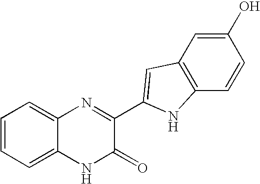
C1=CC=C2C(=C1)N=C(C1=CC3=C(C=CC(O)=C3)N1)C(=O)N2
